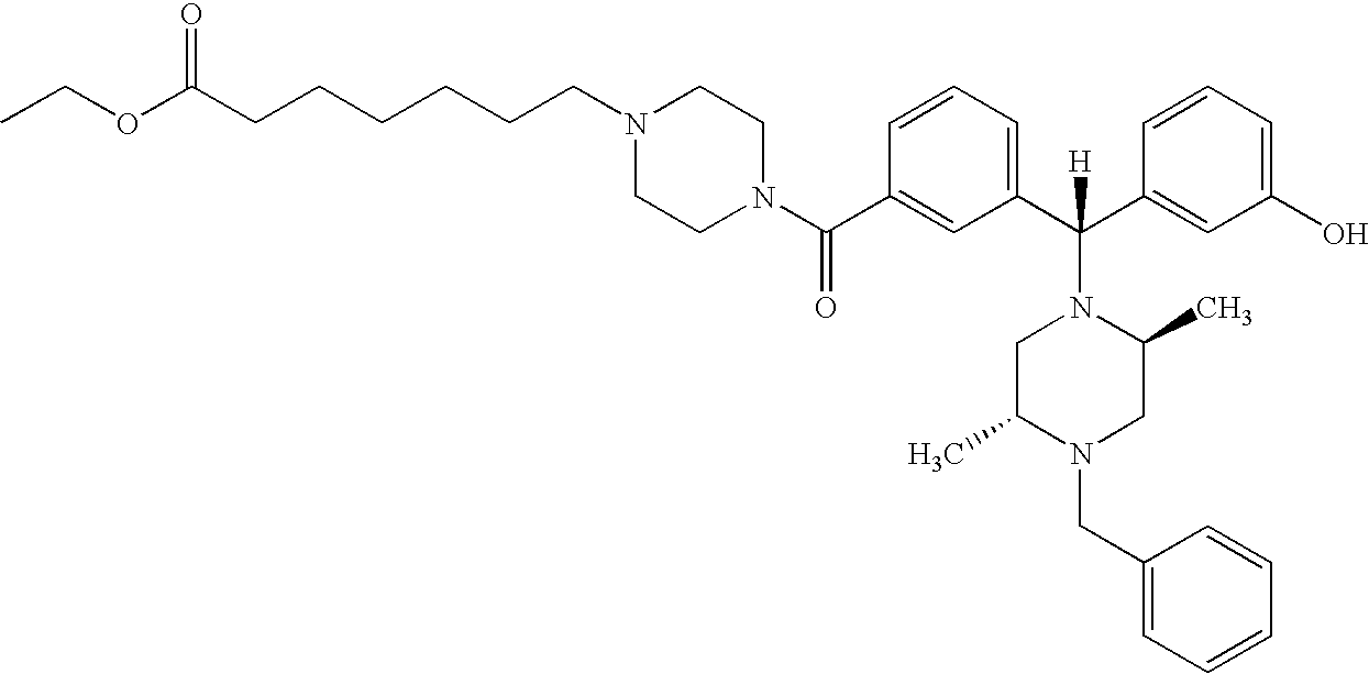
N1(C(C2=CC(C(C3=CC(O)=CC=C3)(N3CC(C)N(CC4=CC=CC=C4)CC3C)[H])=CC=C2)=O)CCN(CCCCCCC(OCC)=O)CC1
